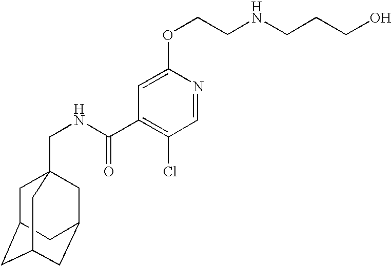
C1C2CC3CC(CC1(CNC(C1=C(Cl)C=NC(OCCNCCCO)=C1)=O)C3)C2
